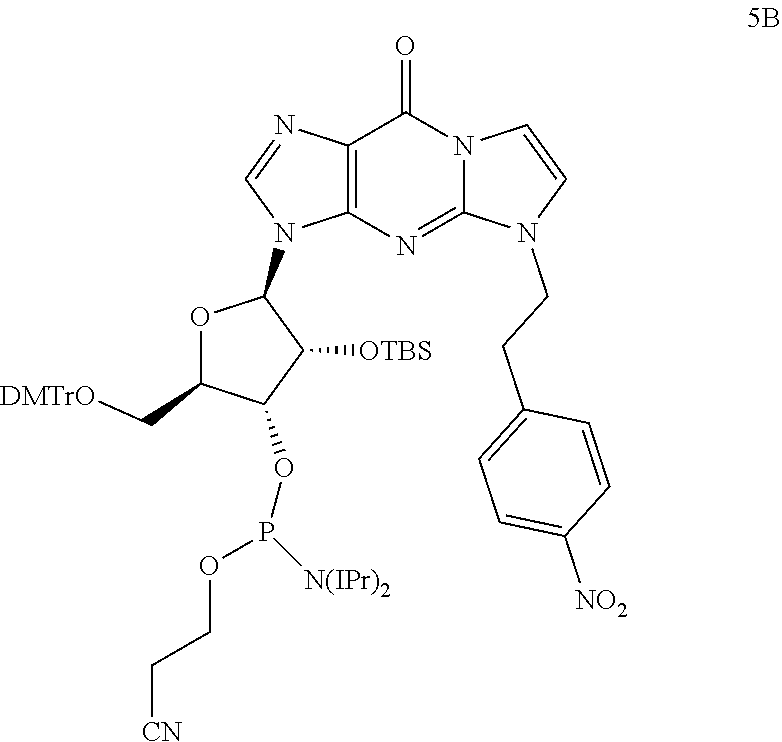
C12=C(N=C3N(C1=O)C=CN3CCC1=CC=C([NO2])C=C1)N(C1OC(C[DMTrO])C(OP([N(IPr)2])OCC[CN])C1[OTBS])C=N2
